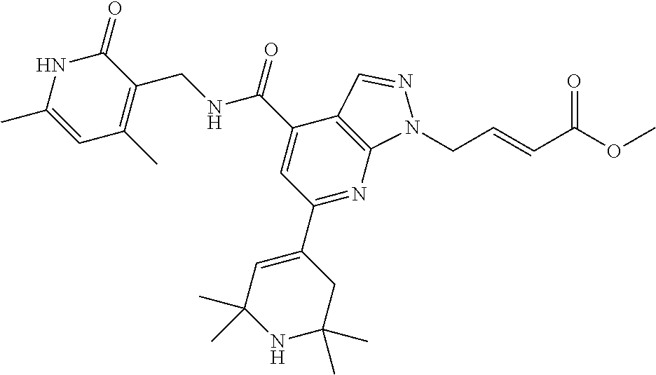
C1(=O)NC(C)=CC(C)=C1CNC(C1=CC(C2=CC(C)(C)NC(C)(C)C2)=NC2=C1C=NN2CC=CC(OC)=O)=O
